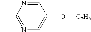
C1=NC(C)=NC=C1O[C2H5]
